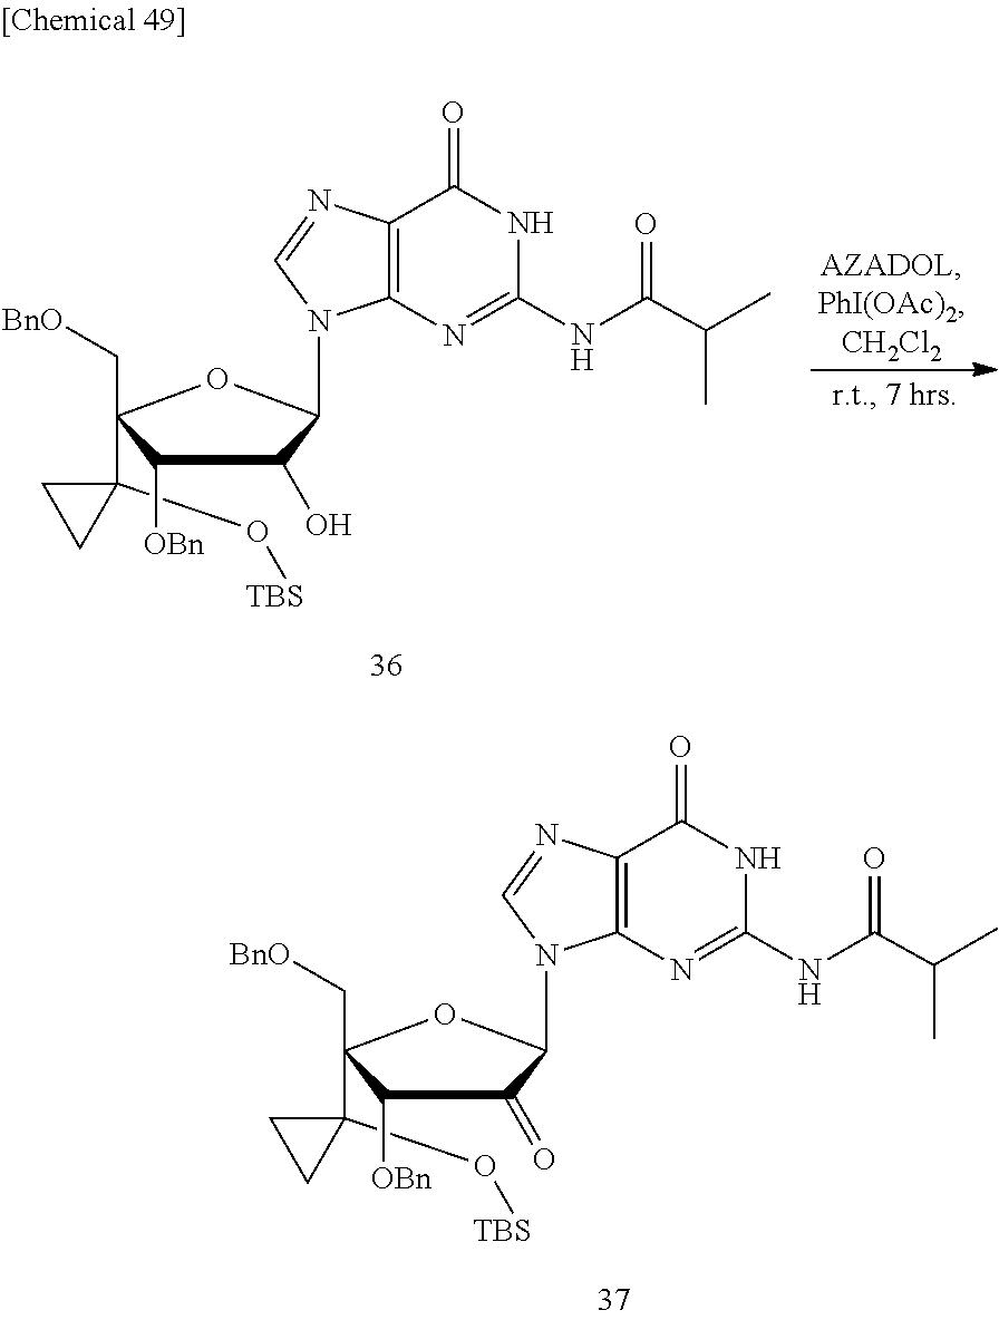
N1C(NC(C(C)C)=O)=NC2=C(C1=O)N=CN2C1OC(C[BnO])(C2(O[TBS])CC2)C([OBn])C1O.N1C(NC(C(C)C)=O)=NC2=C(C1=O)N=CN2C1OC(C[BnO])(C2(O[TBS])CC2)C([OBn])C1=O
